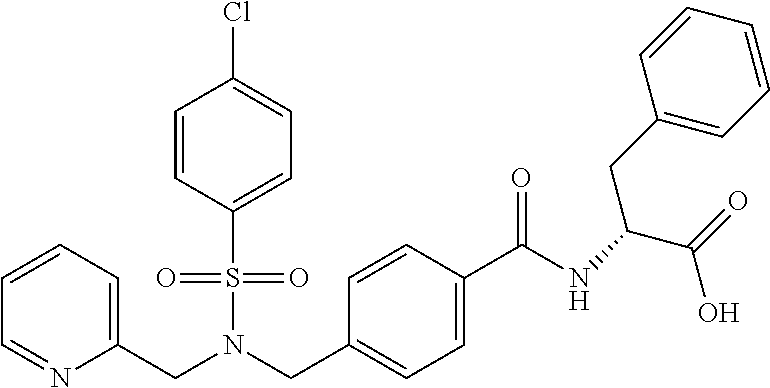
C(N(CC1=CC=C(C(NC(C(=O)O)CC2=CC=CC=C2)=O)C=C1)S(=O)(=O)C1=CC=C(Cl)C=C1)C1=CC=CC=N1
